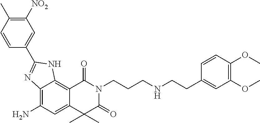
C12=C(N)C=C3C(=C1NC(C1=CC([NO2])=C(C)C=C1)=N2)C(=O)N(CCCNCCC1=CC(OC)=C(OC)C=C1)C(=O)C3(C)C
